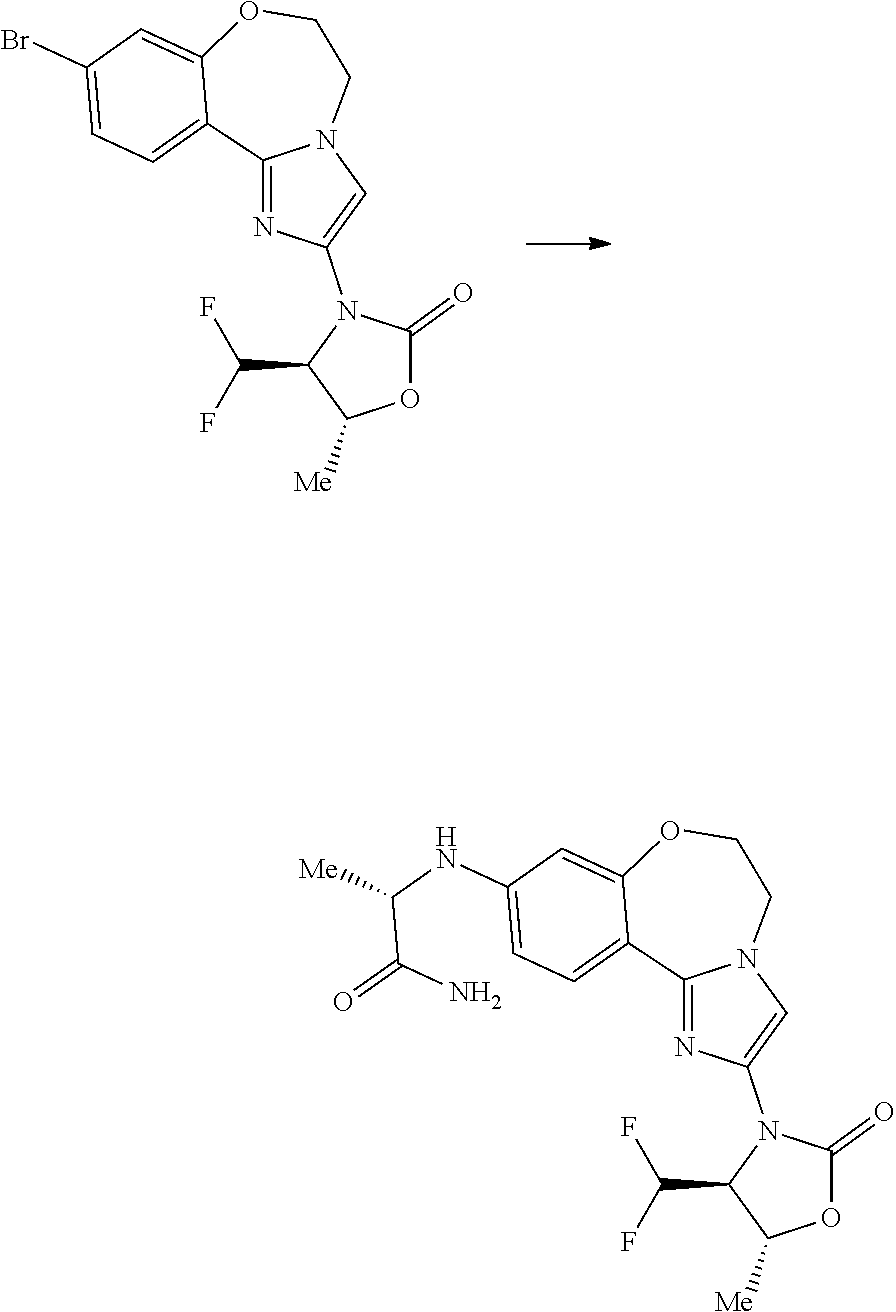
O=C1OC([Me])C(C(F)F)N1C1=CN2C(=N1)C1=CC=C(Br)C=C1OCC2.O=C1OC([Me])C(C(F)F)N1C1=CN2C(=N1)C1=CC=C(NC([Me])C(=O)N)C=C1OCC2
